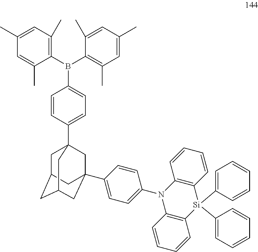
B(C1=CC=C(C23CC4CC(CC(C5=CC=C(N6C7=C([Si](C8=CC=CC=C8)(C8=CC=CC=C8)C8=C6C=CC=C8)C=CC=C7)C=C5)(C2)C4)C3)C=C1)(C1=C(C)C=C(C)C=C1C)C1=C(C)C=C(C)C=C1C
